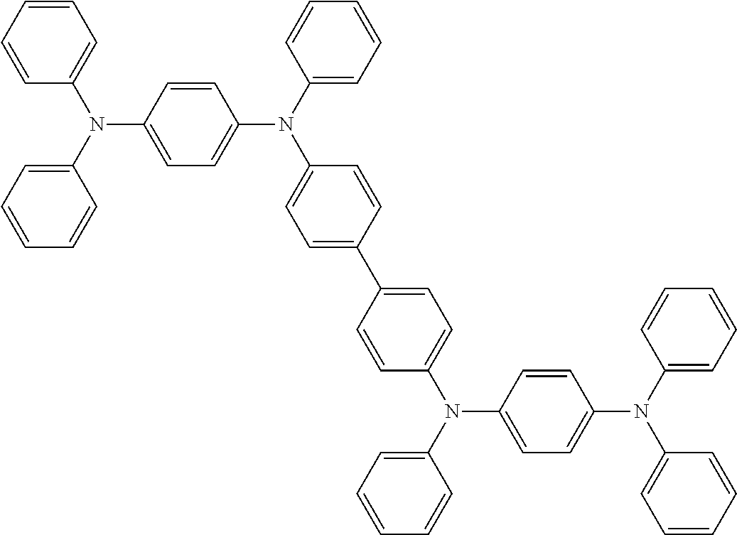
C1=CC=CC(N(C2=CC=CC=C2)C2=CC=C(N(C3=CC=CC=C3)C3=CC=C(C4=CC=C(N(C5=CC=CC=C5)C5=CC=C(N(C6=CC=CC=C6)C6=CC=CC=C6)C=C5)C=C4)C=C3)C=C2)=C1
